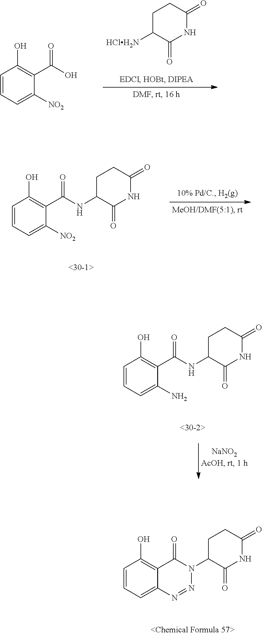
C1=CC=C([NO2])C(C(O)=O)=C1O.[HClH2N]C1C(=O)NC(=O)CC1.C1=CC=C([NO2])C(C(NC2C(=O)NC(=O)CC2)=O)=C1O.C1=CC=C(N)C(C(NC2C(=O)NC(=O)CC2)=O)=C1O.C1=CC=C2C(=C1O)C(=O)N(C1C(=O)NC(=O)CC1)N=N2
